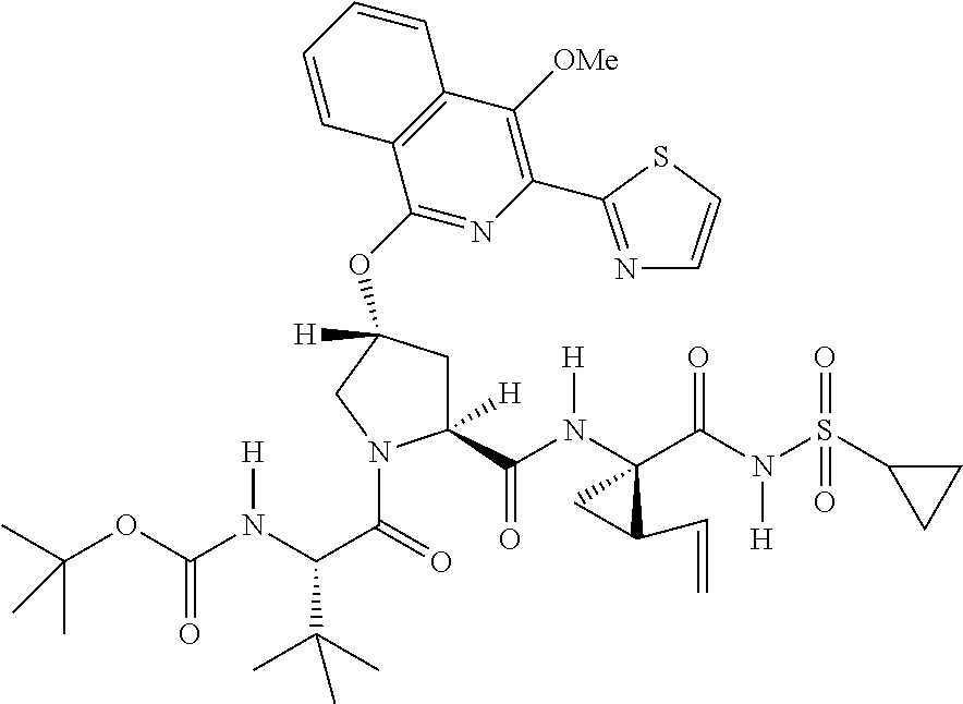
C1C([H])(OC2=NC(C3=NC=CS3)=C([OMe])C3=C2C=CC=C3)CC([H])(C(N(C2(C(N(S(=O)(=O)C3CC3)[H])=O)CC2C=C)[H])=O)N1C(=O)C(C(C)(C)C)N([H])C(OC(C)(C)C)=O
